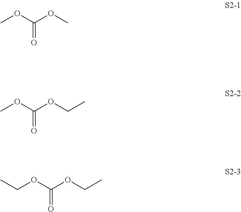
COC(OC)=O.COC(OCC)=O.C(OC(OCC)=O)C
